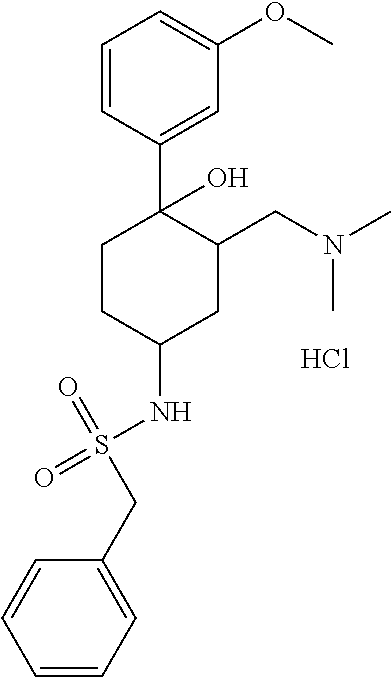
Cl.S(NC1CCC(C2=CC(OC)=CC=C2)(O)C(CN(C)C)C1)(=O)(CC1=CC=CC=C1)=O
